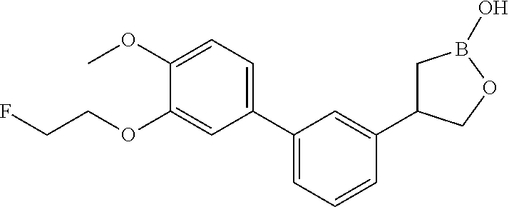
C1(C2=CC=C(OC)C(OCCF)=C2)=CC=CC(C2CB(O)OC2)=C1
